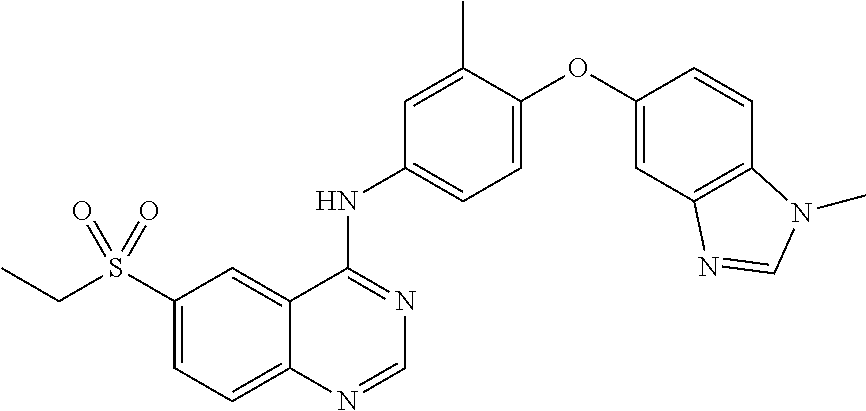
C1(S(CC)(=O)=O)=CC=C2C(=C1)C(NC1=CC=C(OC3=CC4=C(C=C3)N(C)C=N4)C(C)=C1)=NC=N2
